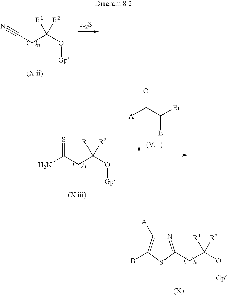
C(CC(O[Gp])([R1])[R2])#N.S.C(CC(O[Gp])([R1])[R2])(N)=S.[A]C(C(Br)B)=O.N1=C(CC(O[Gp])([R1])[R2])SC(B)=C1[A]
